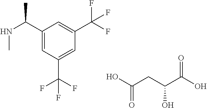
C1(C(NC)C)=CC(C(F)(F)F)=CC(C(F)(F)F)=C1.OC(CC(C(O)=O)O)=O
